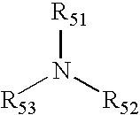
[R51]N([R53])[R52]
